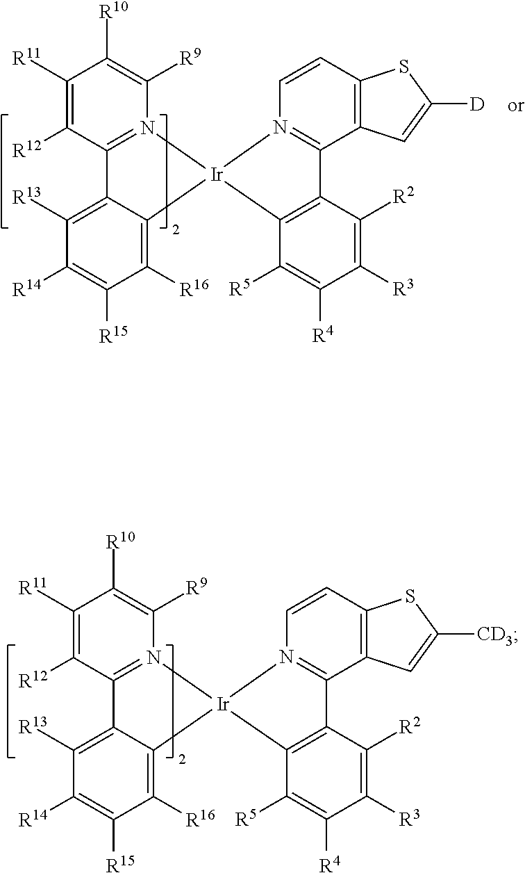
C1([R11])=C([R12])C2=N(C([R9])=C1[R10])[Ir]1(C3=C([R16])C([R15])=C([R14])C([R13])=C23)N2=C(C3=C(C=C2)SC([CD3])=C3)C2=C1C([R5])=C([R4])C([R3])=C2[R2].C1([R11])=C([R12])C2=N(C([R9])=C1[R10])[Ir]1(C3=C([R16])C([R15])=C([R14])C([R13])=C23)N2=C(C3=C(C=C2)SC([D])=C3)C2=C1C([R5])=C([R4])C([R3])=C2[R2]
